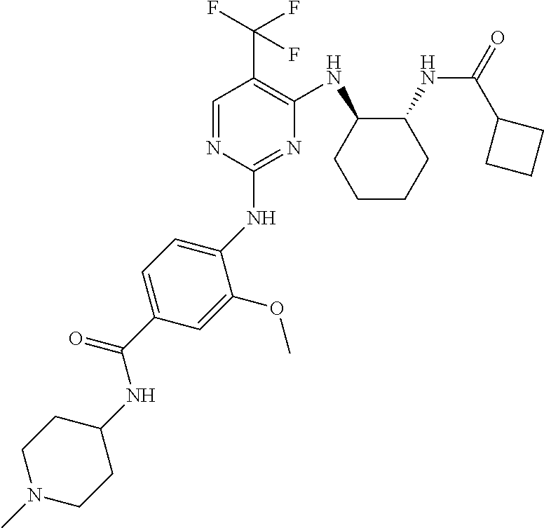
C1(NC2=CC=C(C(NC3CCN(C)CC3)=O)C=C2OC)=NC(NC2CCCCC2NC(=O)C2CCC2)=C(C(F)(F)F)C=N1
